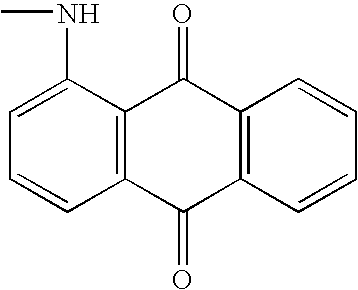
C12=C(C(NC)=CC=C1)C(=O)C1=C(C2=O)C=CC=C1
